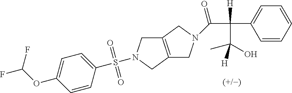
C1=CC(S(=O)(=O)N2CC3=C(CN(C(=O)C(C4=CC=CC=C4)([H])C([H])(C)O)C3)C2)=CC=C1OC(F)F
